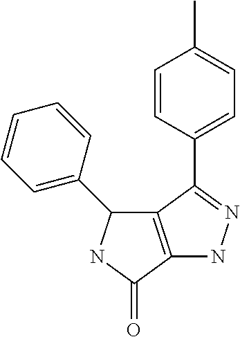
C1=CC(C2=NNC3=C2C(C2=CC=CC=C2)NC3=O)=CC=C1C
